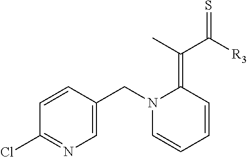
C1=CC(CN2C=CC=CC2=C(C([R3])=S)C)=CN=C1Cl
